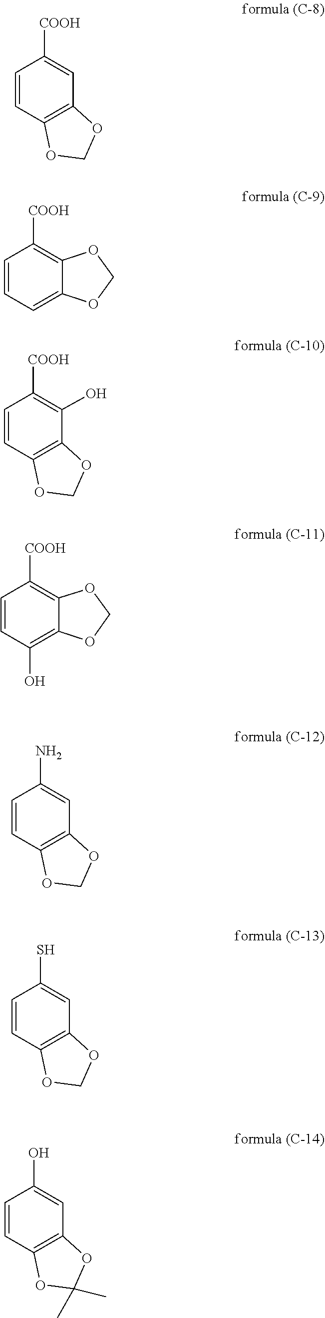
C1=CC([COOH])=CC2=C1OCO2.O1COC2=CC=CC([COOH])=C12.C1=CC2=C(C(O)=C1[COOH])OCO2.C1=CC([COOH])=C2C(=C1O)OCO2.C1=CC(N)=CC2=C1OCO2.C1=CC(S)=CC2=C1OCO2.C1=CC2=C(C=C1O)OC(C)(C)O2
